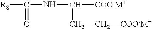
[R8]C(NC([COO-M+])CC[COO-M+])=O
